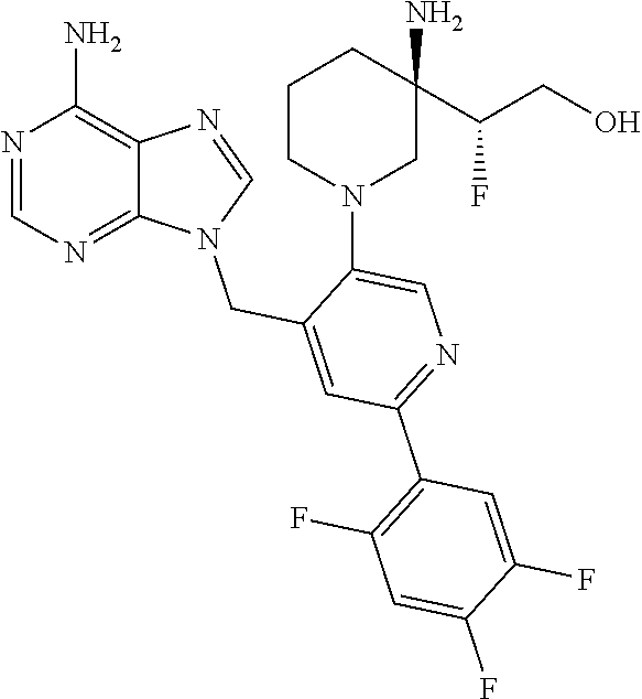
N1(CC2=CC(C3=C(F)C=C(F)C(F)=C3)=NC=C2N2CC(N)(C(CO)F)CCC2)C2=NC=NC(N)=C2N=C1
